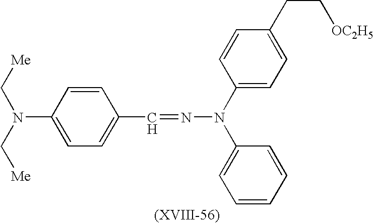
[Me]CN(C[Me])C1=CC=C(C=NN(C2=CC=CC=C2)C2=CC=C(CC[OC2H5])C=C2)C=C1
